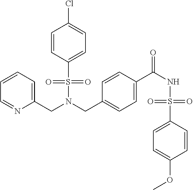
C(N(S(=O)(=O)C1=CC=C(Cl)C=C1)CC1=CC=C(C(NS(=O)(=O)C2=CC=C(OC)C=C2)=O)C=C1)C1=CC=CC=N1
